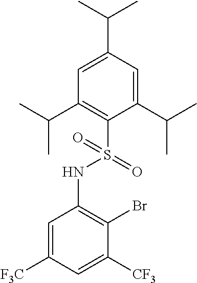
C1=C(C(C)C)C=C(C(C)C)C(S(NC2=C(Br)C([CF3])=CC([F3C])=C2)(=O)=O)=C1C(C)C
